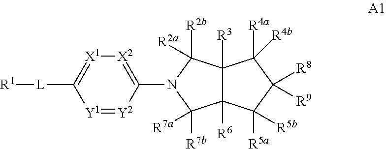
[L](C1=[X1][X2]=C(N2C([R2b])([R2a])C3([R3])C([R6])(C2([R7b])[R7a])C([R5a])([R5b])C([R8])([R9])C3([R4a])[R4b])[Y2]=[Y1]1)[R1]
